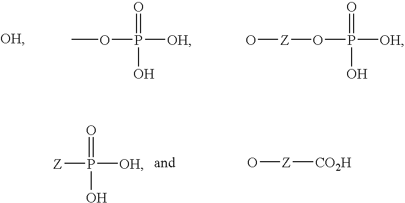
COP(O)([OH])=O.[Z](OP(O)([OH])=O)O.[Z]P(O)([OH])=O.O[Z][CO2H]
